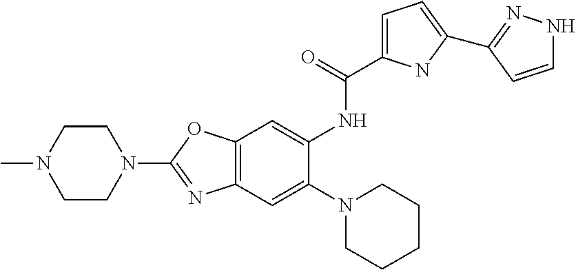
C1N(C)CCN(C2=NC3=C(O2)C=C(NC(=O)C2=CC=C(C4=NNC=C4)N2)C(N2CCCCC2)=C3)C1
